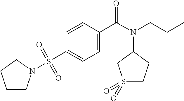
C1CN(S(C2=CC=C(C(N(CCC)C3CS(=O)(=O)CC3)=O)C=C2)(=O)=O)CC1
